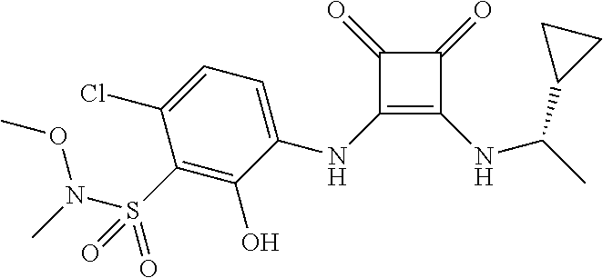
C1(NC2=CC=C(Cl)C(S(N(C)OC)(=O)=O)=C2O)=C(NC(C)C2CC2)C(=O)C1=O
